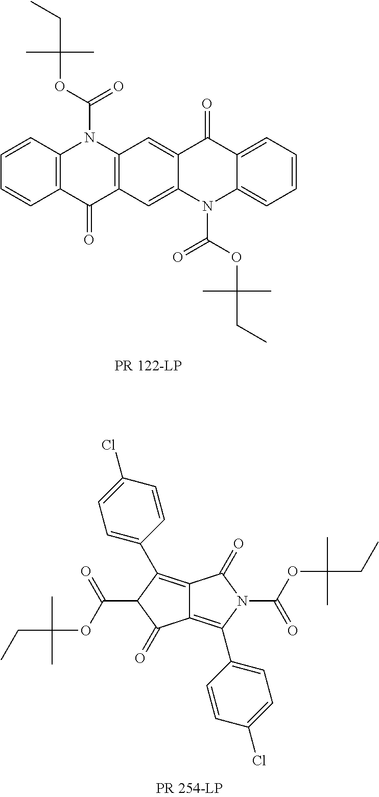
C1=CC2=C(C=C1)N(C(OC(C)(C)CC)=O)C1=C(C2=O)C=C2C(=C1)C(=O)C1=CC=CC=C1N2C(OC(CC)(C)C)=O.C12=C(C3=CC=C(Cl)C=C3)N(C(OC(C)(C)CC)=O)C(=O)C1=C(C1=CC=C(Cl)C=C1)C(C(OC(C)(C)CC)=O)C2=O
